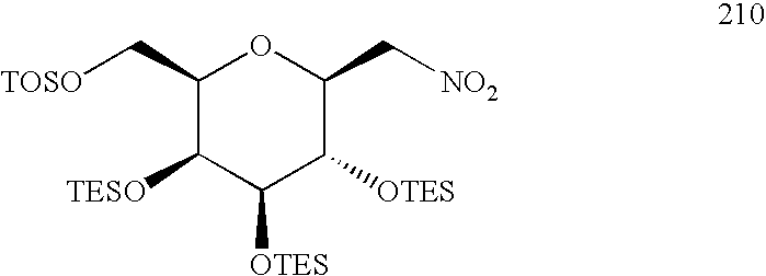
C1(C[TOSO])C([TESO])C([OTES])C([OTES])C(C[NO2])O1
